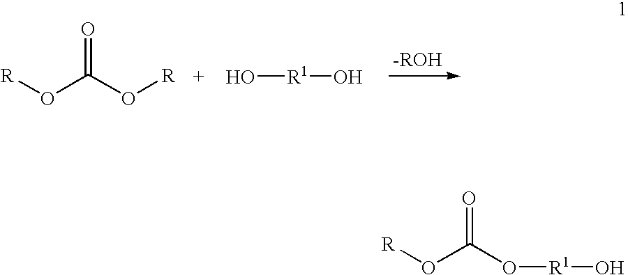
[R]OC(O[R])=O.O[R1]O.O(C(O[R])=O)[R1]O
